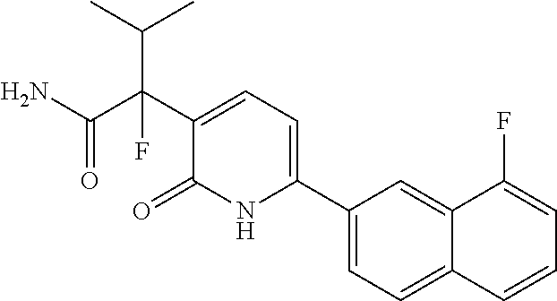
C1(C2=CC=C(C(C(N)=O)(C(C)C)F)C(=O)N2)=CC=C2C(=C1)C(F)=CC=C2
